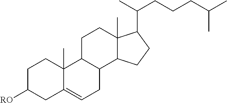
C1C([RO])CC2=CCC3C(C2(C)C1)CCC1(C)C3CCC1C(CCCC(C)C)C
